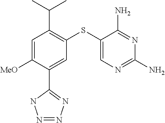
C1=C([MeO])C(C2=NN=NN2)=CC(SC2=CN=C(N)N=C2N)=C1C(C)C
